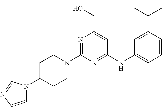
C1C(N2C=CN=C2)CCN(C2=NC(CO)=CC(NC3=C(C)C=CC(C(C)(C)C)=C3)=N2)C1
